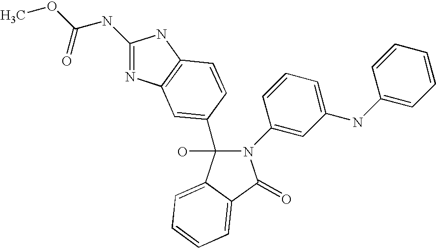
C1(NC(OC)=O)=NC2=C(N1)C=CC(C1(O)N(C3=CC(NC4=CC=CC=C4)=CC=C3)C(=O)C3=CC=CC=C13)=C2
